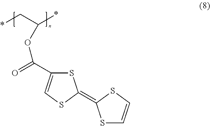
S1C(C(OC(*)C*)=O)=CSC1=C1SC=CS1
